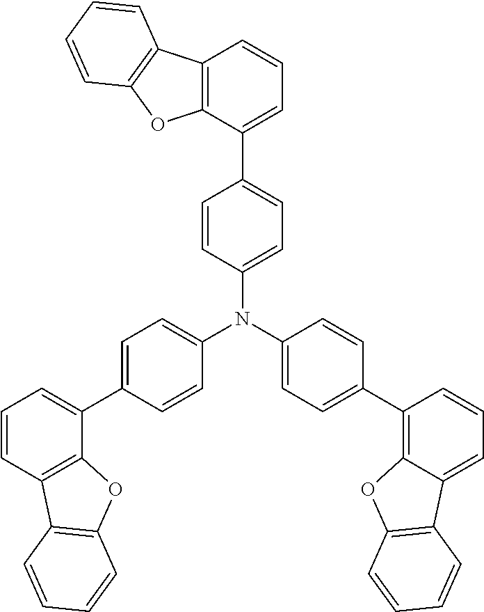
C1(N(C2=CC=C(C3=CC=CC4=C3OC3=C4C=CC=C3)C=C2)C2=CC=C(C3=C4C(=CC=C3)C3=C(O4)C=CC=C3)C=C2)=CC=C(C2=CC=CC3=C2OC2=C3C=CC=C2)C=C1
